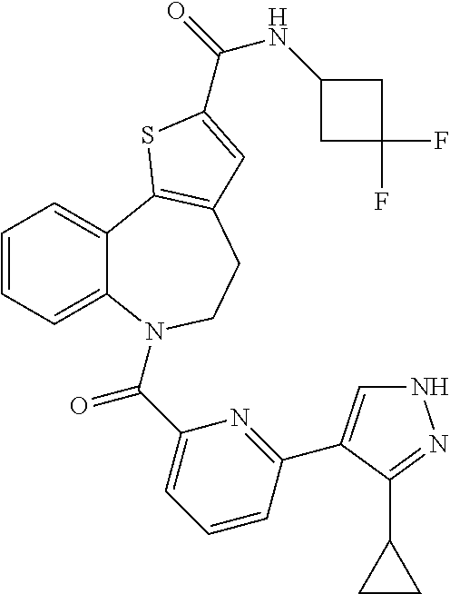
C1=CC=C2C(=C1)C1=C(CCN2C(C2=CC=CC(C3=CNN=C3C3CC3)=N2)=O)C=C(C(=O)NC2CC(F)(F)C2)S1
